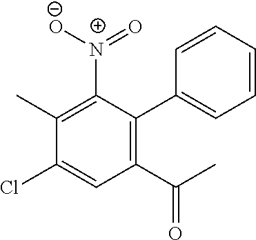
C1(C2=C(C(C)=O)C=C(Cl)C(C)=C2[N+](=O)[O-])=CC=CC=C1
